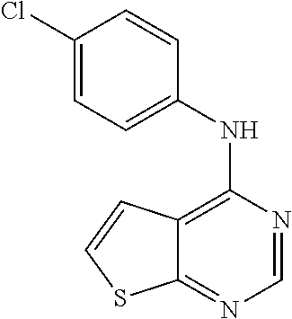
C12=C(NC3=CC=C(Cl)C=C3)N=CN=C1SC=C2
